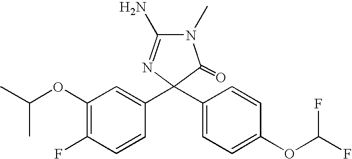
N1(C)C(N)=NC(C2=CC(OC(C)C)=C(F)C=C2)(C2=CC=C(OC(F)F)C=C2)C1=O
